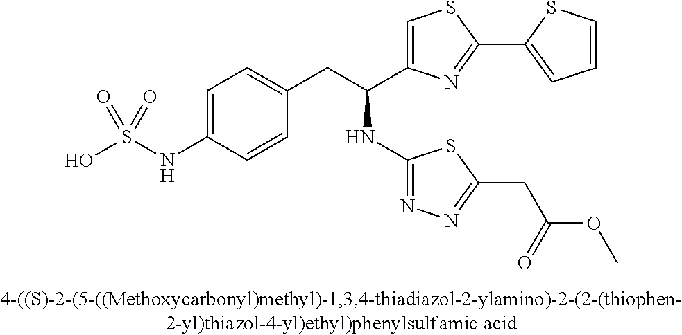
OS(NC1=CC=C(CC(C2=CSC(C3=CC=CS3)=N2)NC2=NN=C(CC(OC)=O)S2)C=C1)(=O)=O
